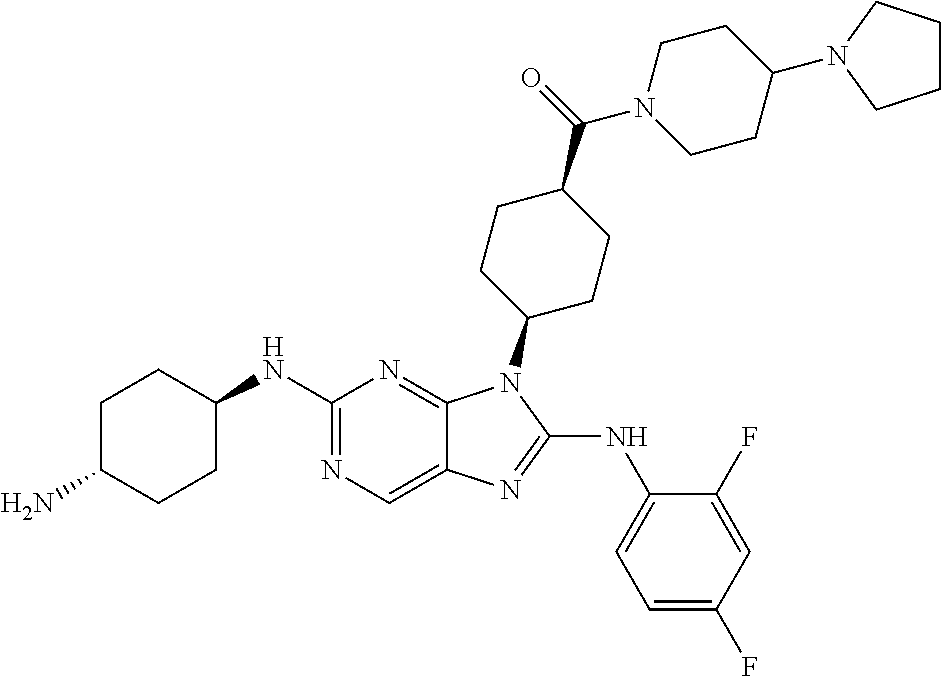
N1=C(NC2CCC(N)CC2)N=C2C(=C1)N=C(NC1=CC=C(F)C=C1F)N2C1CCC(C(=O)N2CCC(N3CCCC3)CC2)CC1
